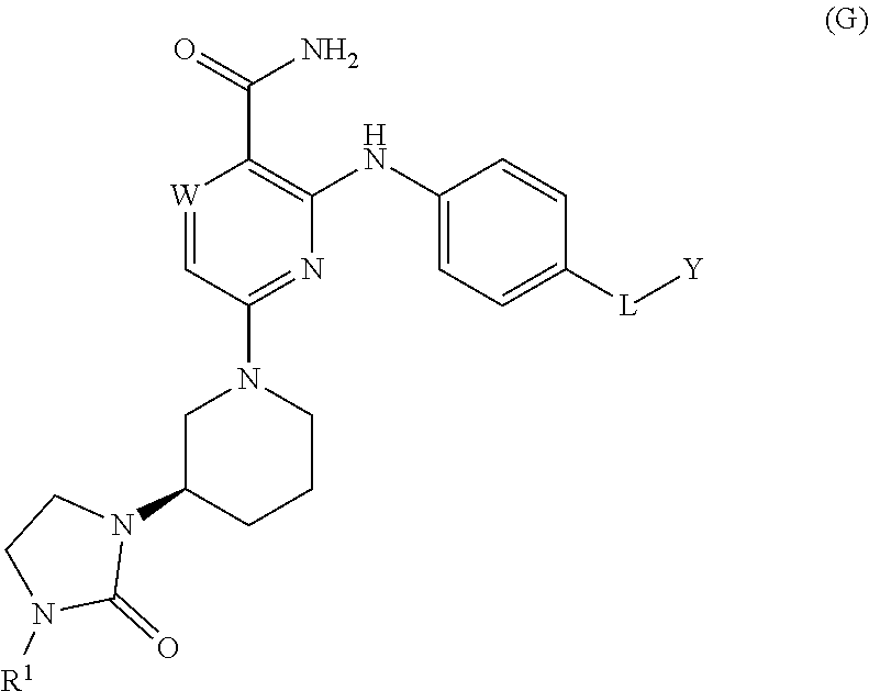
C1(=O)N(C2CCCN(C3=NC(NC4=CC=C([L][Y])C=C4)=C(C(=O)N)[W]=C3)C2)CCN1[R1]
